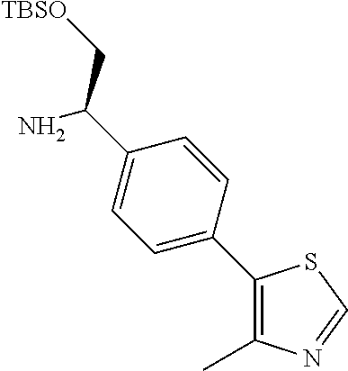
C1=CC(C(N)C[TBSO])=CC=C1C1=C(C)N=CS1
